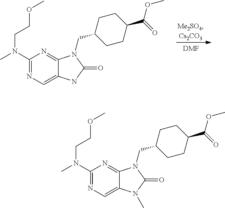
C1(N(C)CCOC)=NC=C2C(=N1)N(CC1CCC(C(OC)=O)CC1)C(=O)N2.[DMF].C1(N(C)CCOC)=NC=C2C(=N1)N(CC1CCC(C(OC)=O)CC1)C(=O)N2C
